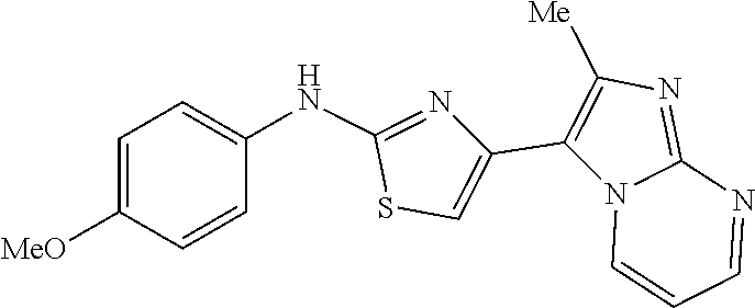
C1=CN2C(=NC([Me])=C2C2=CSC(NC3=CC=C([MeO])C=C3)=N2)N=C1
